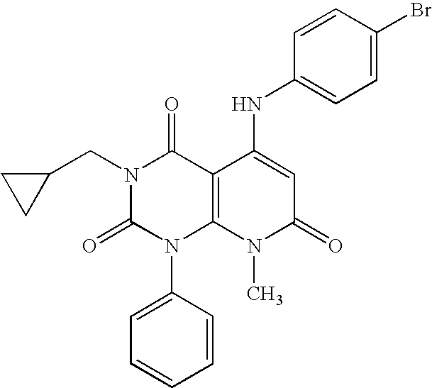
N1(CC2CC2)C(=O)N(C2=CC=CC=C2)C2=C(C1=O)C(NC1=CC=C(Br)C=C1)=CC(=O)N2C
